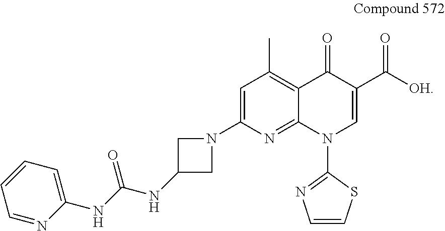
C1=C(N2CC(NC(NC3=CC=CC=N3)=O)C2)N=C2C(=C1C)C(=O)C(C([OH])=O)=CN2C1=NC=CS1
